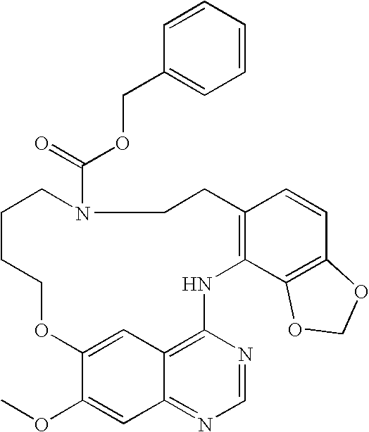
C12=CC3=C(N=CN=C3C=C1OC)NC1=C(CCN(C(=O)OCC3=CC=CC=C3)CCCCO2)C=CC2=C1OCO2
